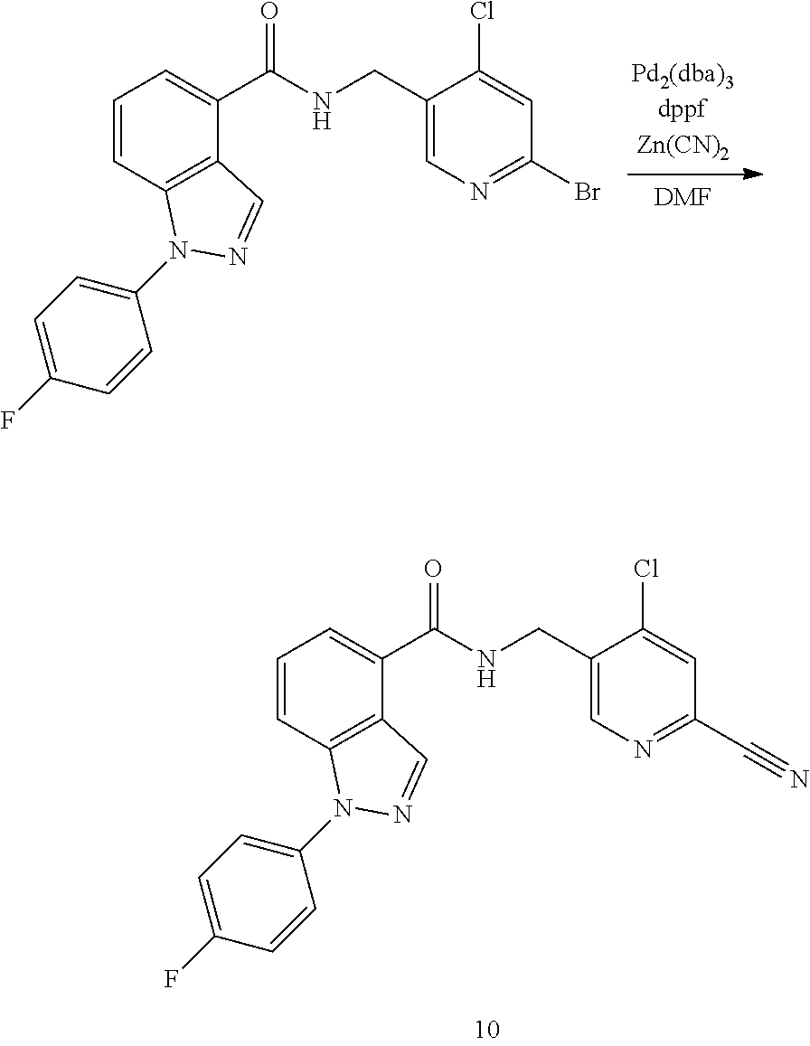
C1=CC2=C(C(C(NCC3=CN=C(C#N)C=C3Cl)=O)=C1)C=NN2C1=CC=C(F)C=C1.C1=CC2=C(C(C(NCC3=CN=C(Br)C=C3Cl)=O)=C1)C=NN2C1=CC=C(F)C=C1.[DMF]
